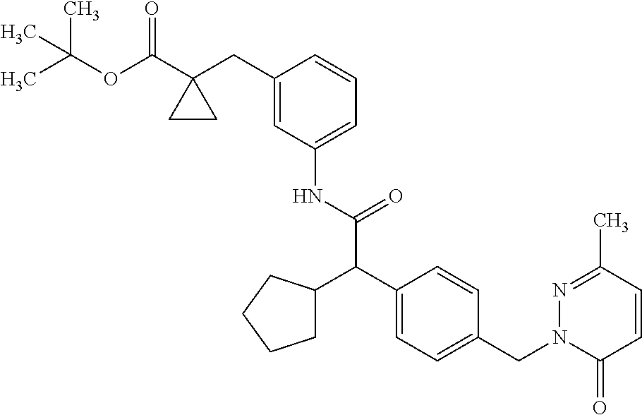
CC1=NN(CC2=CC=C(C(C(NC3=CC=CC(CC4(C(OC(C)(C)C)=O)CC4)=C3)=O)C3CCCC3)C=C2)C(=O)C=C1
